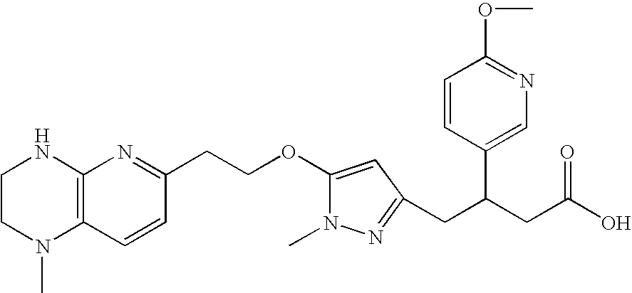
C1CN(C)C2=C(N1)N=C(CCOC1=CC(CC(CC(O)=O)C3=CN=C(OC)C=C3)=NN1C)C=C2
